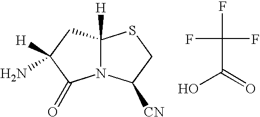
C1C([H])(N)C(=O)N2C1([H])SCC2[CN].OC(=O)C(F)(F)F
